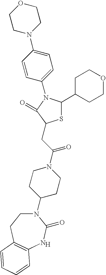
[H].N1(C2CCN(C(CC3SC(C4CCOCC4)N(C4=CC=C(N5CCOCC5)C=C4)C3=O)=O)CC2)CCC2=C(NC1=O)C=CC=C2
